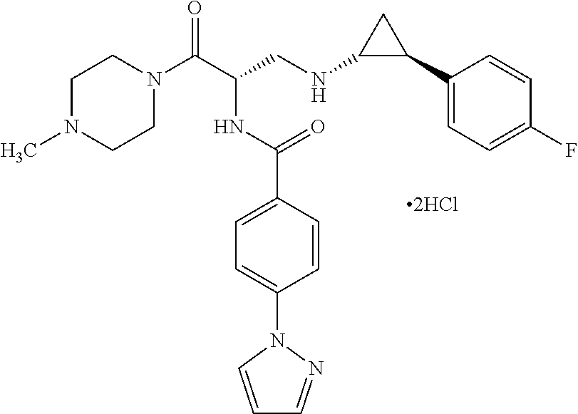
C1N(C)CCN(C(C(NC(C2=CC=C(N3C=CC=N3)C=C2)=O)CNC2C(C3=CC=C(F)C=C3)C2)=O)C1
